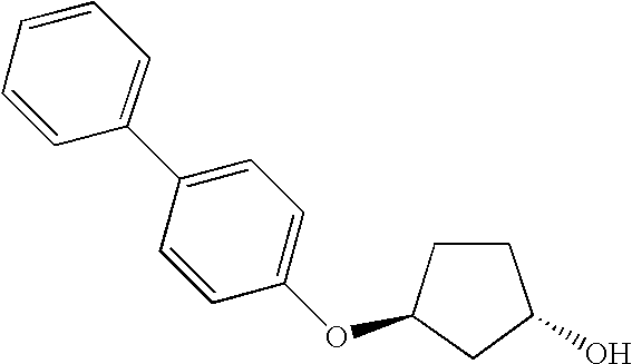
OC1CCC(OC2=CC=C(C3=CC=CC=C3)C=C2)C1
